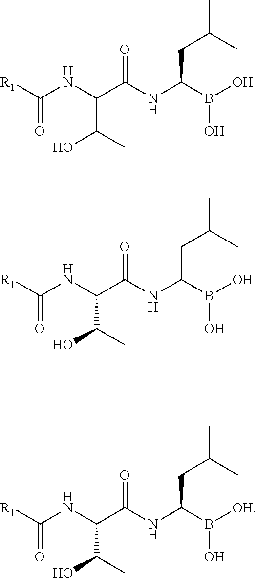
[R1]C(=O)NC(C(O)C)C(=O)NC(CC(C)C)B(O)O.[R1]C(=O)NC(C(O)C)C(=O)NC(CC(C)C)B(O)O.[R1]C(=O)NC(C(O)C)C(=O)NC(CC(C)C)B(O)[OH]
